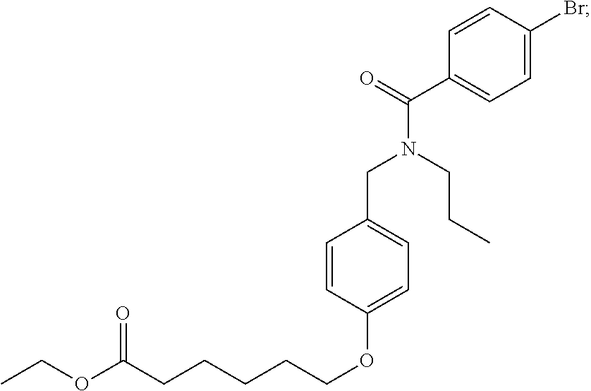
C1=CC(OCCCCCC(OCC)=O)=CC=C1CN(C(=O)C1=CC=C(Br)C=C1)CCC
